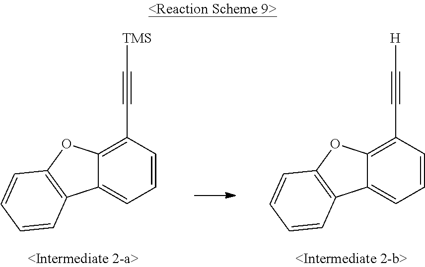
C12=CC=CC(C#C[H])=C1OC1=C2C=CC=C1.C12=CC=CC(C#C[TMS])=C1OC1=C2C=CC=C1
